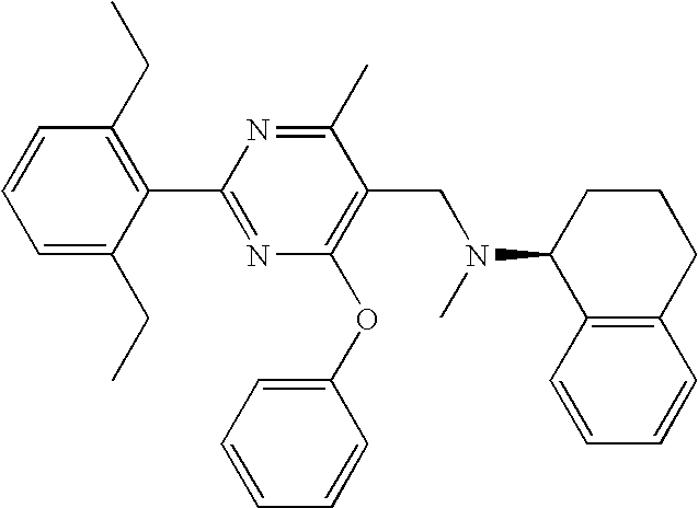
C1=C(CC)C(C2=NC(OC3=CC=CC=C3)=C(CN(C)C3C4=C(CCC3)C=CC=C4)C(C)=N2)=C(CC)C=C1
